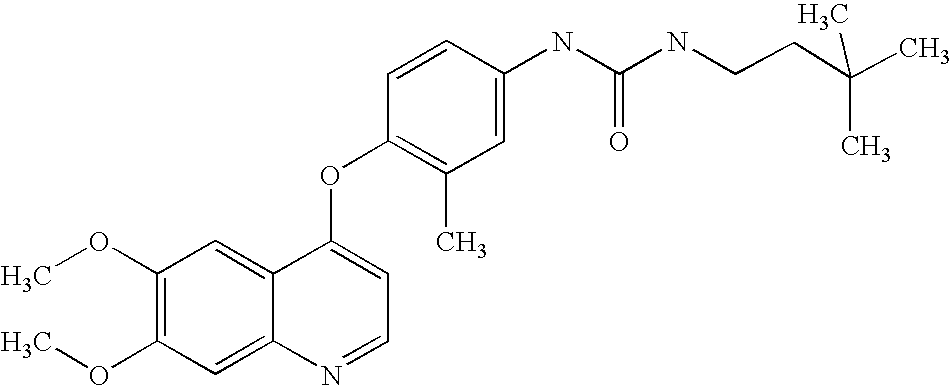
C1=CC(OC2=CC=NC3=CC(OC)=C(OC)C=C23)=C(C)C=C1NC(=O)NCCC(C)(C)C
